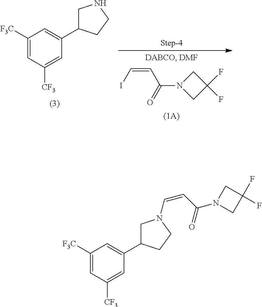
C1([F3C])=CC([CF3])=CC(C2CNCC2)=C1.C(=CC(N1CC(F)(F)C1)=O)I.C1([F3C])=CC([CF3])=CC(C2CN(C=CC(N3CC(F)(F)C3)=O)CC2)=C1
